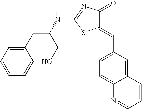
C12=CC(C=C3C(=O)N=C(NC(CO)CC4=CC=CC=C4)S3)=CC=C1N=CC=C2
